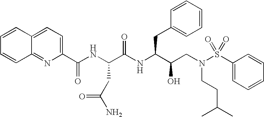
C1(C(NC(C(NC(C(CN(S(=O)(=O)C2=CC=CC=C2)CCC(C)C)O)CC2=CC=CC=C2)=O)CC(N)=O)=O)=CC=C2C(=N1)C=CC=C2
